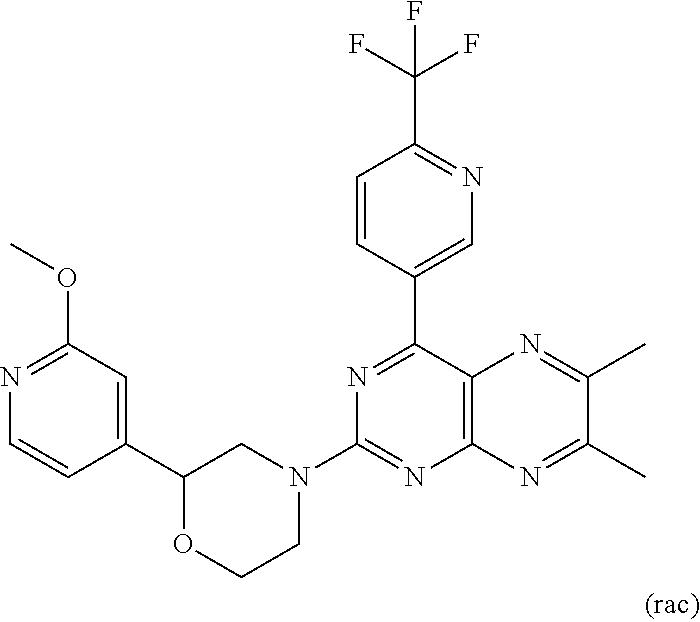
C1(C2=CC(OC)=NC=C2)OCCN(C2=NC3=C(C(C4=CN=C(C(F)(F)F)C=C4)=N2)N=C(C)C(C)=N3)C1
